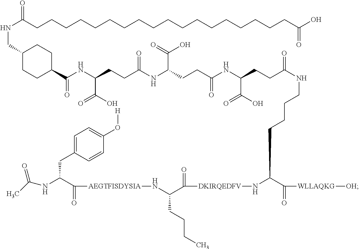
C(CCC(NC(CCC(NC(CCC(=O)NCCCCC(C(=O)[WLLAQKG][OH])N[DKIRQEDFV]C(C(CCCC)N[AEGTFISDYSIA]C(C(NC(C)=O)CC1=CC=C(O[H])C=C1)=O)=O)C(=O)O)=O)C(O)=O)=O)(C(=O)O)NC(C1CCC(CNC(CCCCCCCCCCCCCCCCCCC(O)=O)=O)CC1)=O
